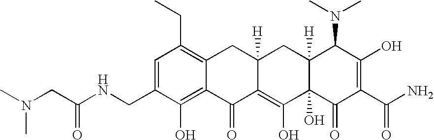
N(CC1=CC(CC)=C2C(=C1O)C(=O)C1=C(O)C3(O)C([H])(CC1([H])C2)C(N(C)C)C(O)=C(C(N)=O)C3=O)C(CN(C)C)=O
